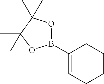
C1(B2OC(C)(C)C(C)(C)O2)=CCCCC1
